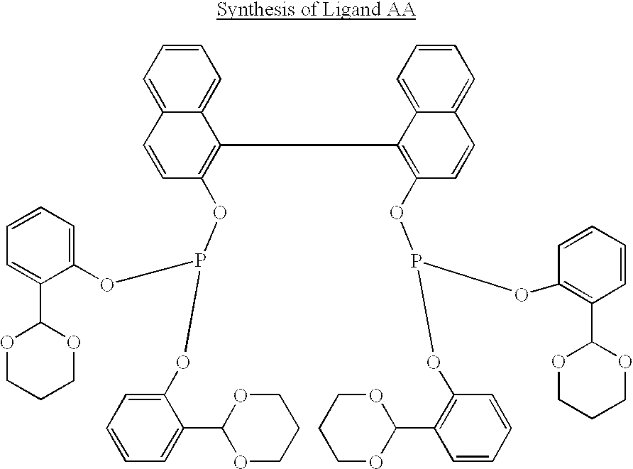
C12=CC=CC=C1C=CC(OP(OC1=CC=CC=C1C1OCCCO1)OC1=CC=CC=C1C1OCCCO1)=C2C1=C(OP(OC2=C(C3OCCCO3)C=CC=C2)OC2=C(C3OCCCO3)C=CC=C2)C=CC2=CC=CC=C12
